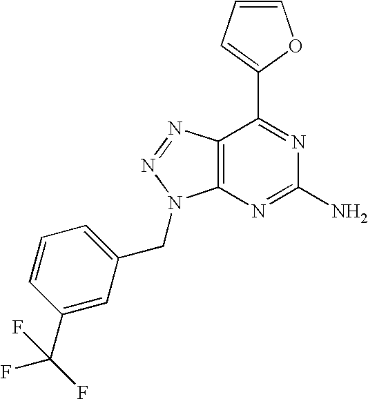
C1=CC=C(C2=NC(N)=NC3=C2N=NN3CC2=CC=CC(C(F)(F)F)=C2)O1
